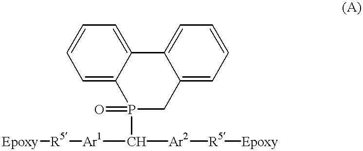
C12=CC=CC=C1P(=O)(C([Ar2][R5][Epoxy])[Ar1][R5][Epoxy])CC1=CC=CC=C21
